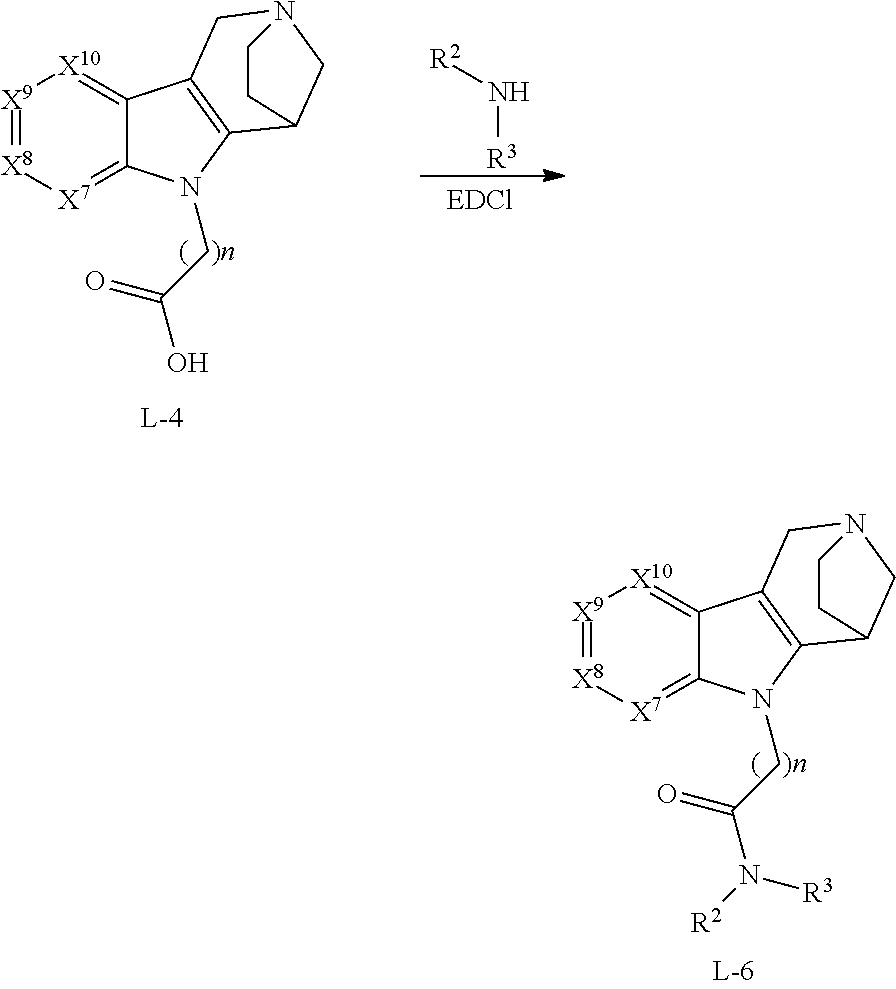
[X9]1=[X8][X7]=C2C(=[X10]1)C1=C(N2CC(N([R2])[R3])=O)C2CN(C1)CC2.[X9]1=[X8][X7]=C2C(=[X10]1)C1=C(N2CC(O)=O)C2CN(C1)CC2.[R3]N[R2]
